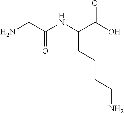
C(CC(NC(CN)=O)C(O)=O)CCN
